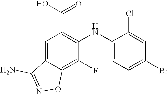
C1(F)=C2C(=CC(C(O)=O)=C1NC1=CC=C(Br)C=C1Cl)C(N)=NO2
